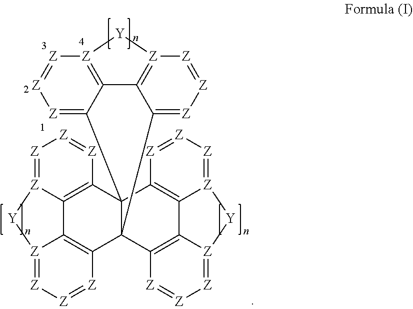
[Z]12=[Z][Z]=[Z]C3=C1C1=C([Z]=[Z][Z]=[Z]1[Y]2)C12C4=[Z][Z]=[Z][Z]5=C4C4=[Z]([Z]=[Z][Z]=C4C31C1=C3[Z](=[Z][Z]=[Z]1)[Y][Z]1=[Z][Z]=[Z]C2=C31)[Y]5
